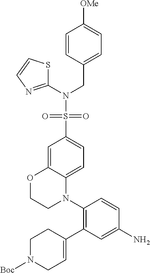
S(C1=CC=C2C(=C1)OCCN2C1=C(C2=CCN([Boc])CC2)C=C(N)C=C1)(N(CC1=CC=C([OMe])C=C1)C1=NC=CS1)(=O)=O
